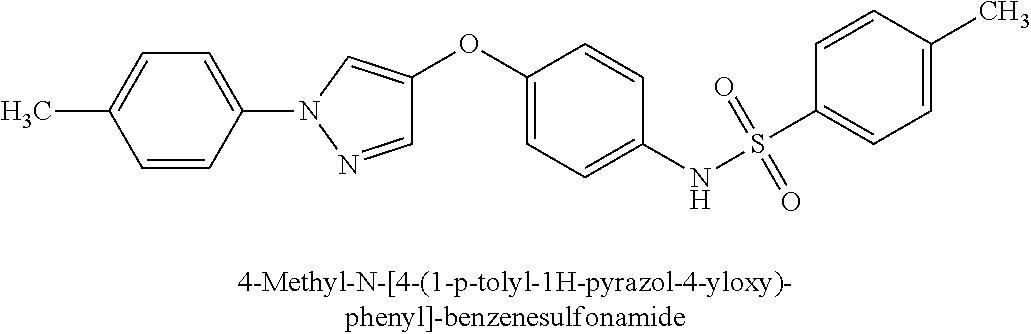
C1=NN(C2=CC=C(C)C=C2)C=C1OC1=CC=C(NS(C2=CC=C(C)C=C2)(=O)=O)C=C1
